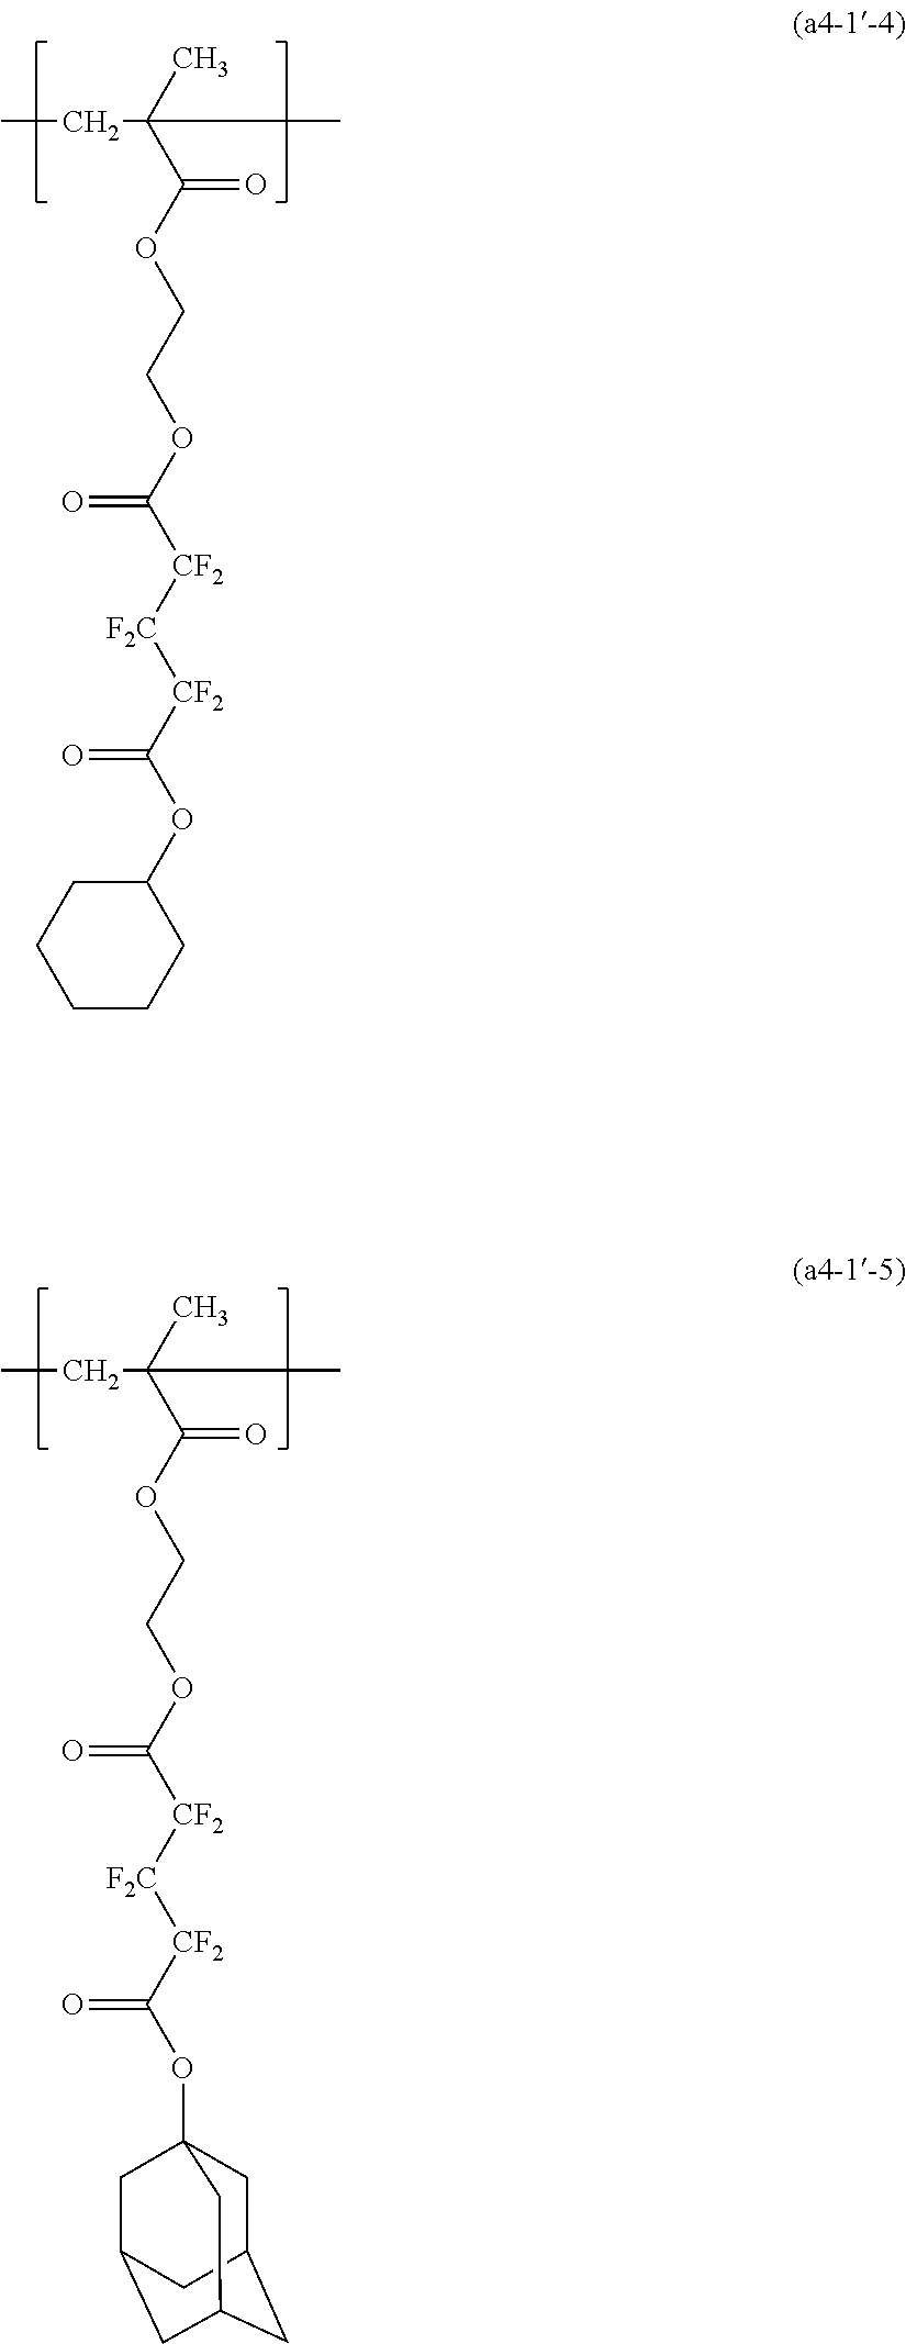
CCC(C)(C(OCCOC([CF2][F2C][CF2]C(=O)OC1CCCCC1)=O)=O)C.CCC(C)(C(OCCOC([CF2][F2C][CF2]C(=O)OC12CC3CC(CC(C1)C3)C2)=O)=O)C
